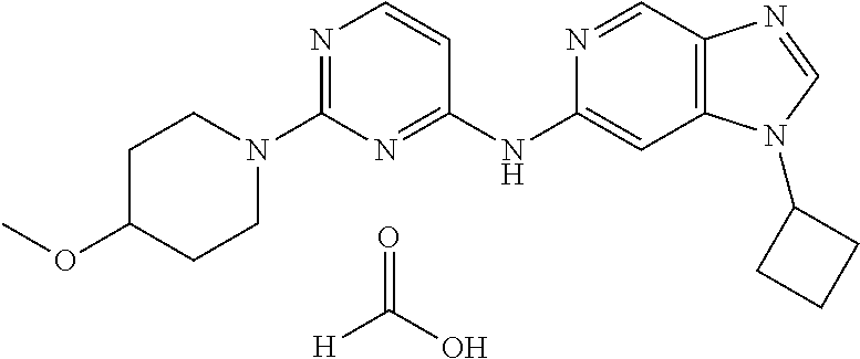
C1(N2CCC(OC)CC2)=NC=CC(NC2=CC3=C(C=N2)N=CN3C2CCC2)=N1.O=C(O)[H]
